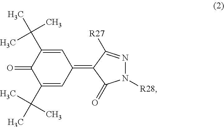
C1=C(C(C)(C)C)C(=O)C(C(C)(C)C)=CC1=C1C(=O)N([R28])N=C1[R27]
